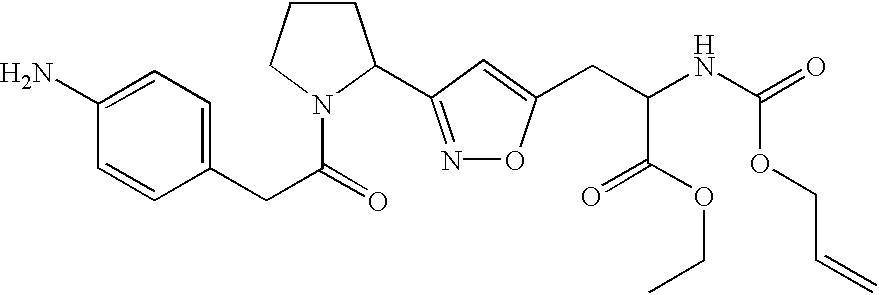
NC1=CC=C(CC(=O)N2CCCC2C2=NOC(CC(NC(=O)OCC=C)C(OCC)=O)=C2)C=C1
